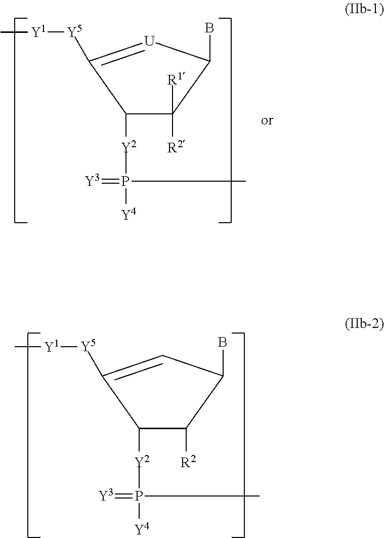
C1([Y2]P(C)([Y4])=[Y3])C([R2])([R1])C(B)[U]=C1[Y5][Y1]C.C1([Y2]P(C)([Y4])=[Y3])C([R2])C(B)C=C1[Y5][Y1]C
